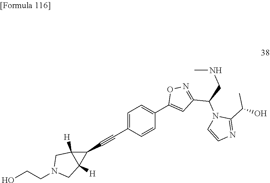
C1=C(C#CC2C3([H])C2([H])CN(CCO)C3)C=CC(C2=CC(C(N3C=CN=C3C(O)C)CNC)=NO2)=C1
